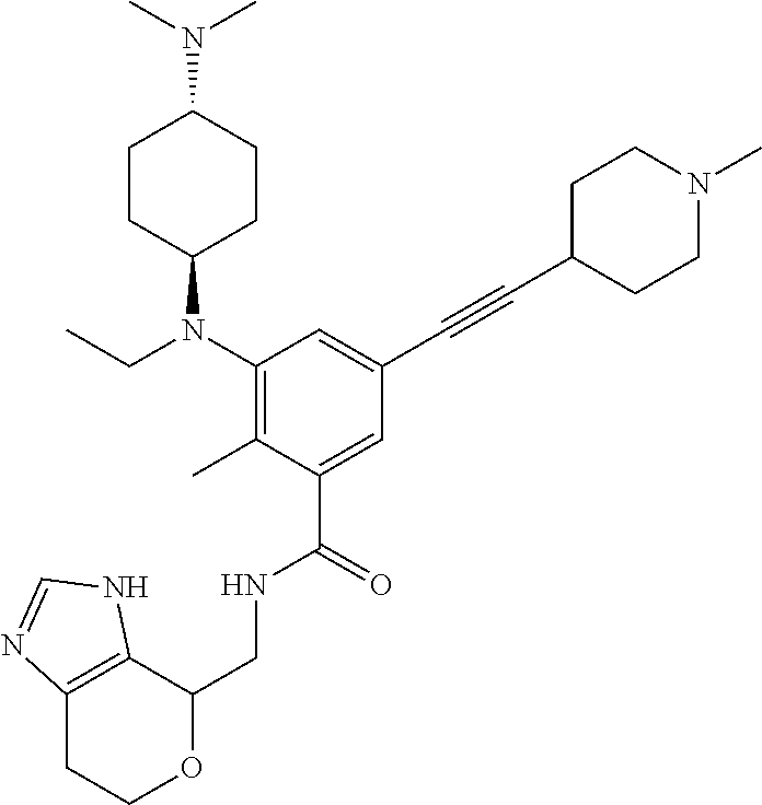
C(NC(C1=CC(C#CC2CCN(C)CC2)=CC(N(C2CCC(N(C)C)CC2)CC)=C1C)=O)C1C2=C(CCO1)N=CN2
